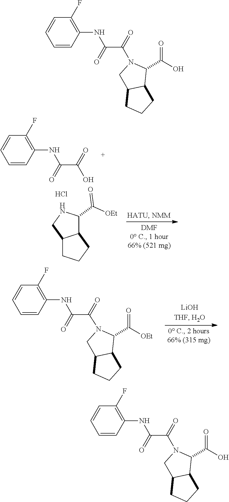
C1(NC(C(=O)O)=O)=C(F)C=CC=C1.C(=O)(C1NCC2CCCC12)[OEt].Cl.C(=O)(C1N(C(C(NC2=C(F)C=CC=C2)=O)=O)CC2CCCC12)[OEt].OC(=O)C1N(C(C(NC2=C(F)C=CC=C2)=O)=O)CC2CCCC12.OC(=O)C1N(C(C(NC2=C(F)C=CC=C2)=O)=O)CC2CCCC12
